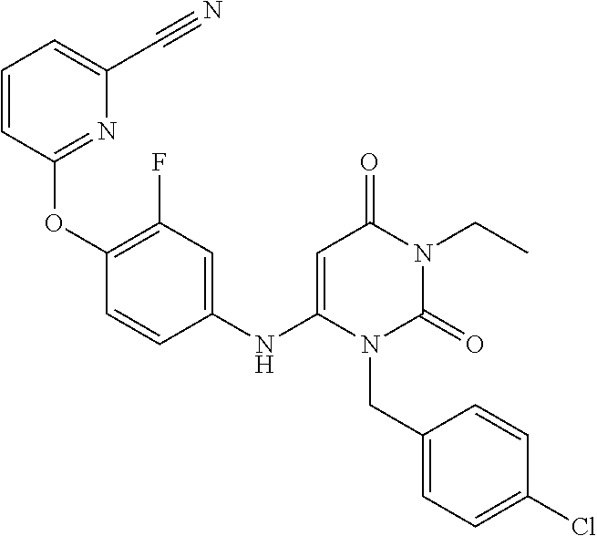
O(C1=C(F)C=C(NC2=CC(=O)N(CC)C(=O)N2CC2=CC=C(Cl)C=C2)C=C1)C1=NC(C#N)=CC=C1
